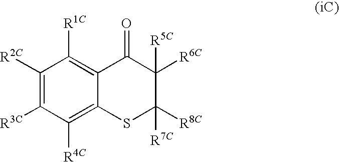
C1([R2C])=C([R3C])C([R4C])=C2C(=C1[R1C])C(=O)C([R5C])([R6C])C([R8C])([R7C])S2
